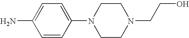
C1=CC(N2CCN(CCO)CC2)=CC=C1N
